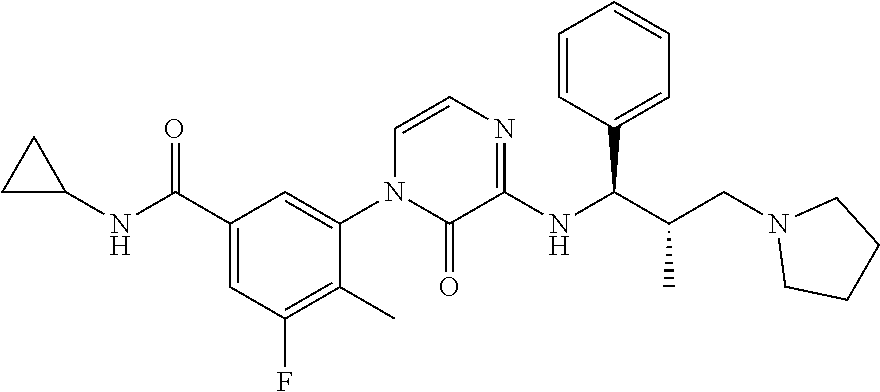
C1C(NC(C2=CC(F)=C(C)C(N3C(=O)C(NC(C(CN4CCCC4)C)C4=CC=CC=C4)=NC=C3)=C2)=O)C1
